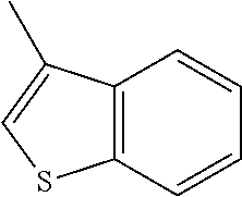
C12=C(C=CC=C1)SC=C2C
